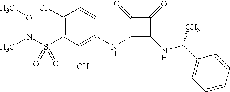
S(C1=C(Cl)C=CC(NC2=C(NC(C)C3=CC=CC=C3)C(=O)C2=O)=C1O)(N(C)OC)(=O)=O
